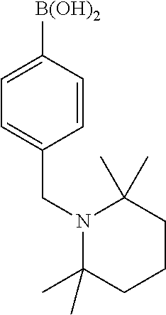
C1=CC([B(OH)2])=CC=C1CN1C(C)(C)CCCC1(C)C
